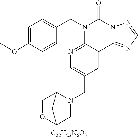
[C22H22N6O3].C1=C(OC)C=CC(CN2C3=NC=C(CN4C5COC(C4)C5)C=C3C3=NC=NN3C2=O)=C1
